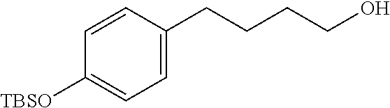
C1=CC([TBSO])=CC=C1CCCCO
